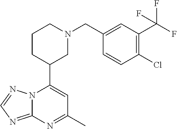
N12C(=NC=N1)N=C(C)C=C2C1CN(CC2=CC(C(F)(F)F)=C(Cl)C=C2)CCC1
